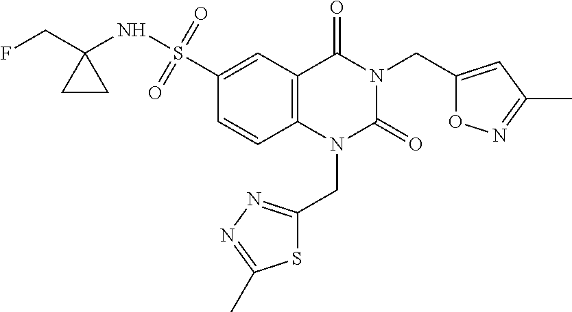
C1(S(=O)(=O)NC2(CF)CC2)=CC2=C(C=C1)N(CC1=NN=C(C)S1)C(=O)N(CC1=CC(C)=NO1)C2=O
